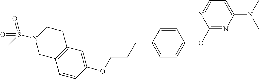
C1=CC(OCCCC2=CC=C(OC3=NC(N(C)C)=CC=N3)C=C2)=CC2=C1CN(S(C)(=O)=O)CC2
